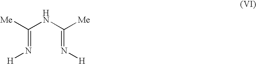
C(=N[H])(NC(=N[H])[Me])[Me]
